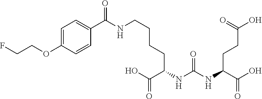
C(CC(NC(NC(C(O)=O)CCC(O)=O)=O)C(O)=O)CCNC(=O)C1=CC=C(OCCF)C=C1
